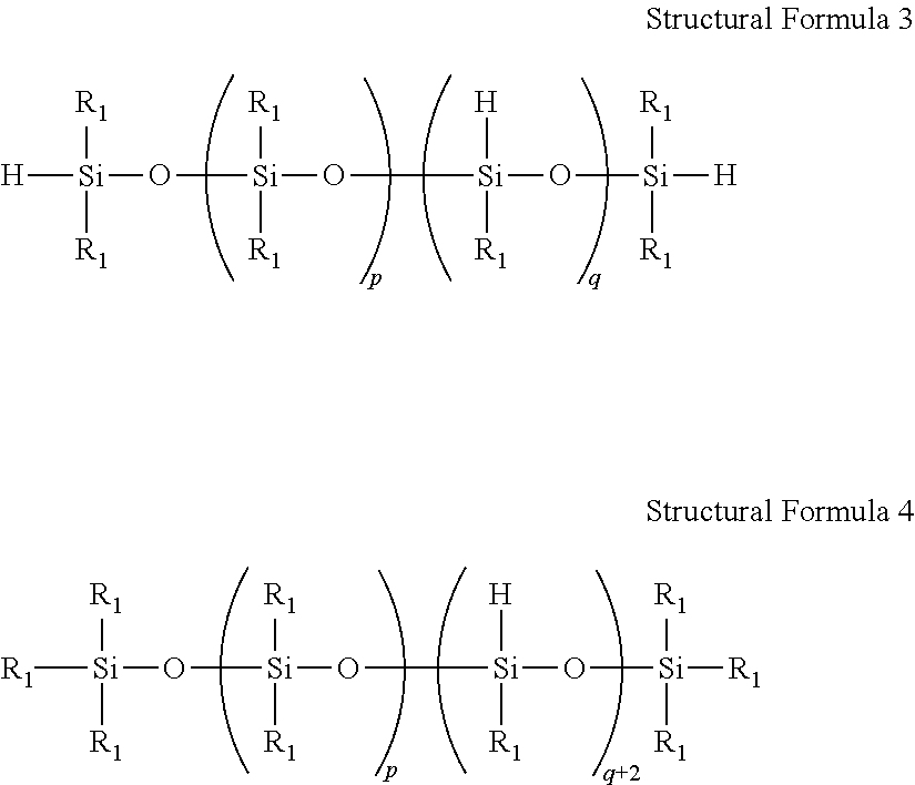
[H][Si](O[Si](O[Si](O[Si]([H])([R1])[R1])([H])[R1])([R1])[R1])([R1])[R1].[R1][Si](O[Si](O[Si](O[Si]([R1])([R1])[R1])([H])[R1])([R1])[R1])([R1])[R1]
